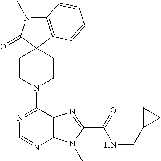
C12=C(C=CC=C1)C1(C(=O)N2C)CCN(C2=NC=NC3=C2N=C(C(=O)NCC2CC2)N3C)CC1
